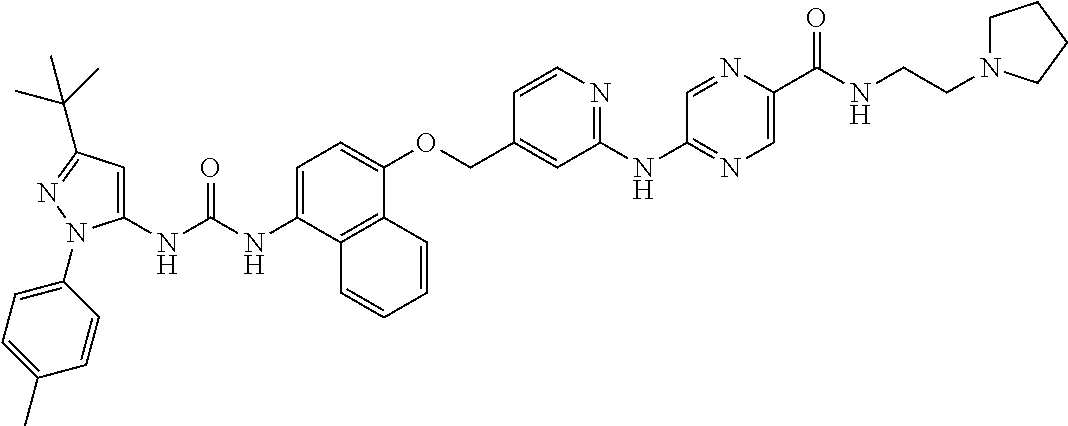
N(C1=CC=C(OCC2=CC(NC3=NC=C(C(NCCN4CCCC4)=O)N=C3)=NC=C2)C2=C1C=CC=C2)C(=O)NC1=CC(C(C)(C)C)=NN1C1=CC=C(C)C=C1
